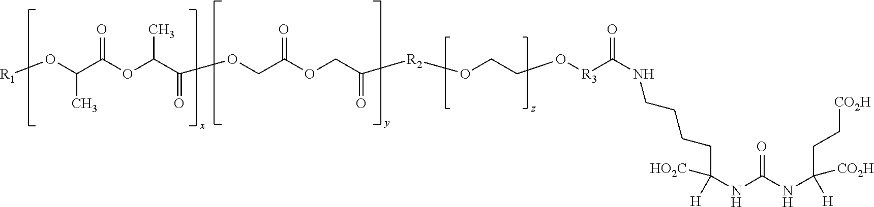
C(NC(NC(CC[CO2H])([H])[CO2H])=O)([H])([HO2C])CCCCNC([R3]OCCO[R2]C(COC(COC(C(OC(C(C)O[R1])=O)C)=O)=O)=O)=O
